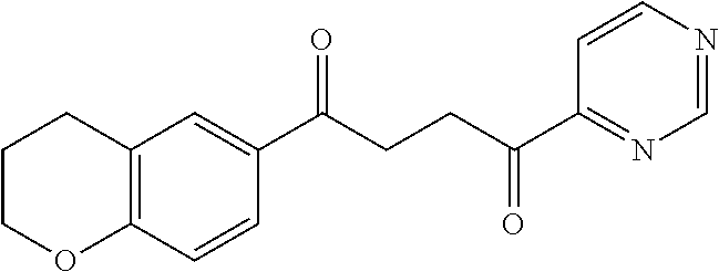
C1(C(CCC(C2=NC=NC=C2)=O)=O)=CC2=C(C=C1)OCCC2
